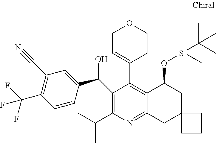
N1=C2C(=C(C3=CCOCC3)C(C(C3=CC(C#N)=C(C(F)(F)F)C=C3)O)=C1C(C)C)C(O[Si](C(C)(C)C)(C)C)CC1(C2)CCC1
